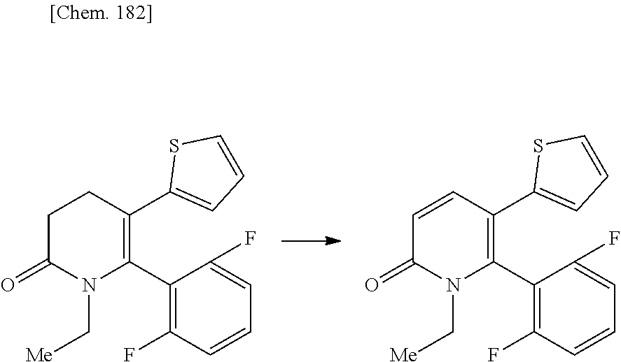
C1(C2=C(C3=CC=CS3)CCC(=O)N2C[Me])=C(F)C=CC=C1F.C1(C2=C(C3=CC=CS3)C=CC(=O)N2C[Me])=C(F)C=CC=C1F
